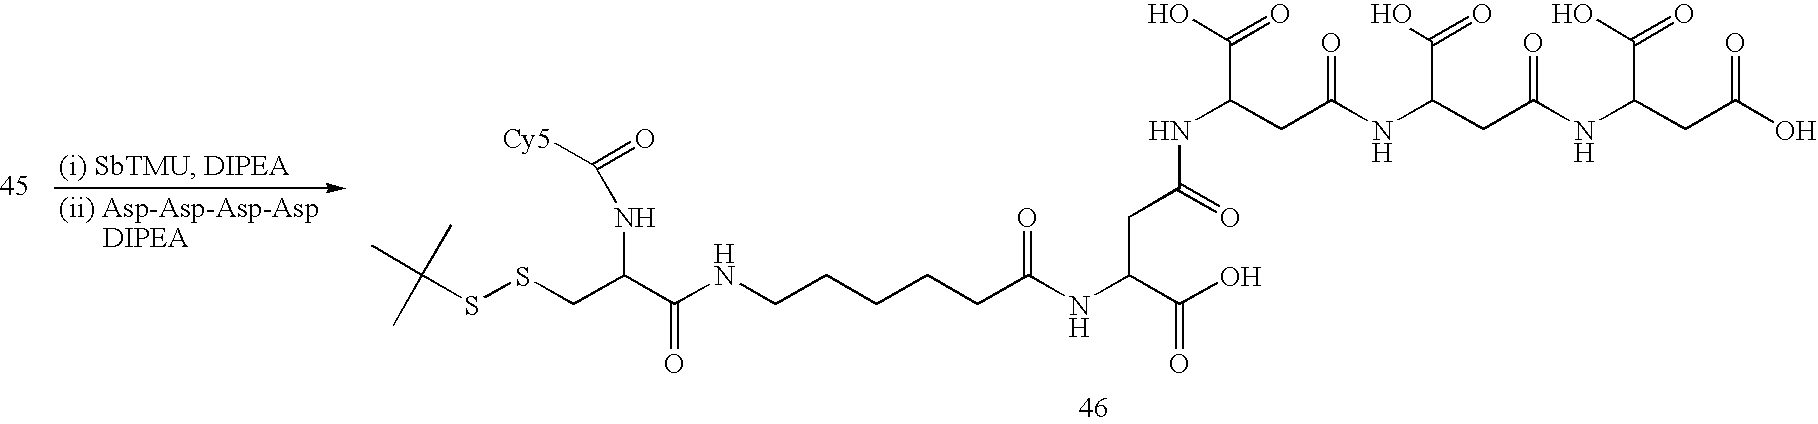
C(SSCC(C(NCCCCCC(NC(C(O)=O)CC(=O)NC(CC(NC(CC(NC(CC(O)=O)C(O)=O)=O)C(O)=O)=O)C(O)=O)=O)=O)NC(=O)[Cy5])(C)(C)C
